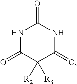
N1C(=O)C([R2])([R3])C(=O)NC1=O
